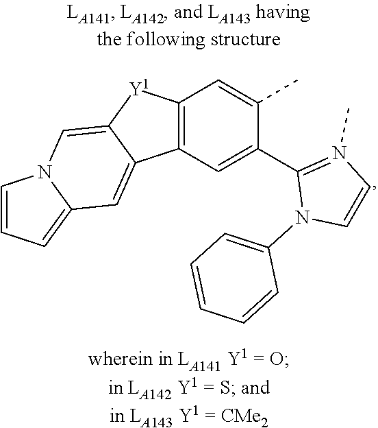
C12=C([Y1]C3=CN4C(=CC=C4)C=C13)C=C(C)C(C1=N(C)C=CN1C1=CC=CC=C1)=C2
